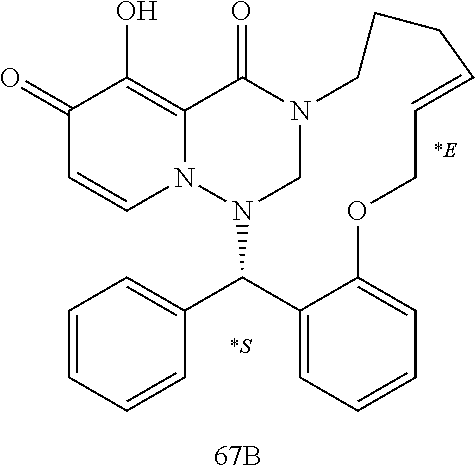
C1(=O)C=CN2C(=C1O)C(=O)N1CN2C(C2=CC=CC=C2)C2=CC=CC=C2OCC=CCCC1.[*S]
